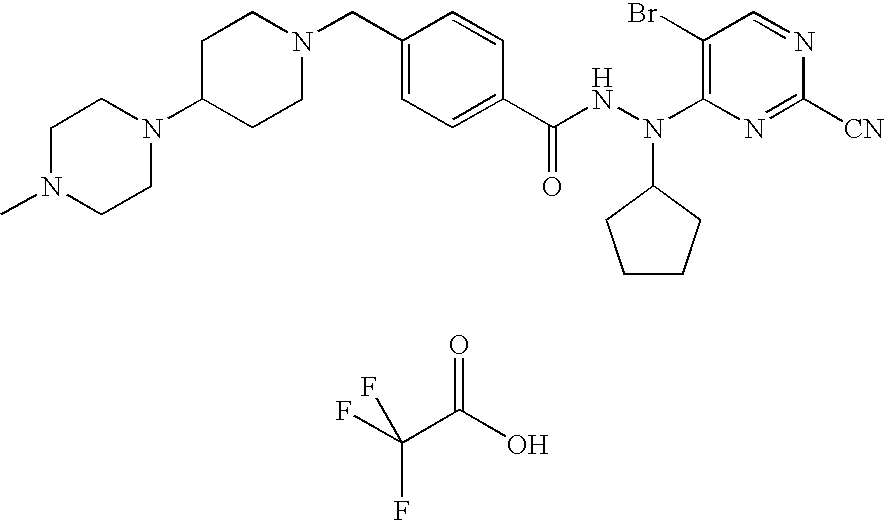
C1=NC([CN])=NC(N(NC(C2=CC=C(CN3CCC(N4CCN(C)CC4)CC3)C=C2)=O)C2CCCC2)=C1Br.FC(C(O)=O)(F)F
